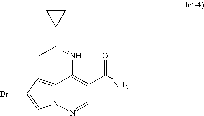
C12=CC(Br)=CN1N=CC(C(N)=O)=C2NC(C1CC1)C
